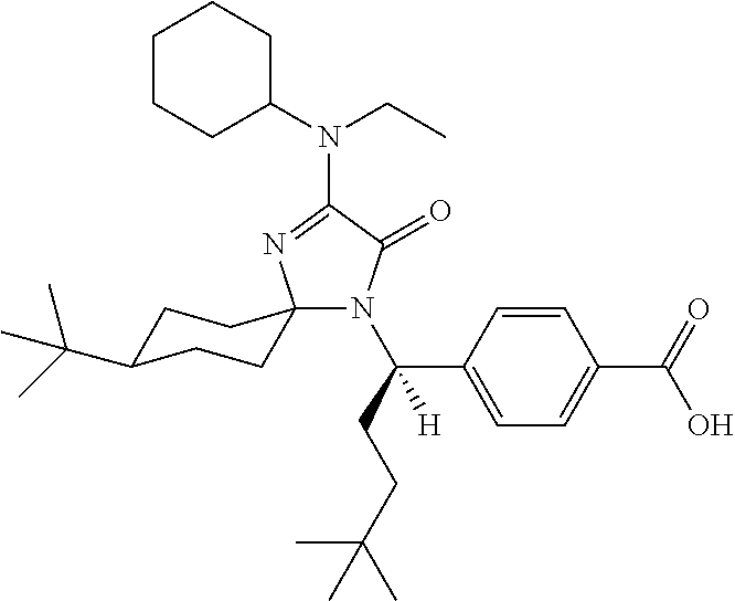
C1C(C(C)(C)C)CCC2(C1)N(C(CCC(C)(C)C)(C1=CC=C(C(=O)O)C=C1)[H])C(=O)C(N(C1CCCCC1)CC)=N2
